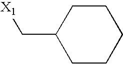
C(C1CCCCC1)[X1]
